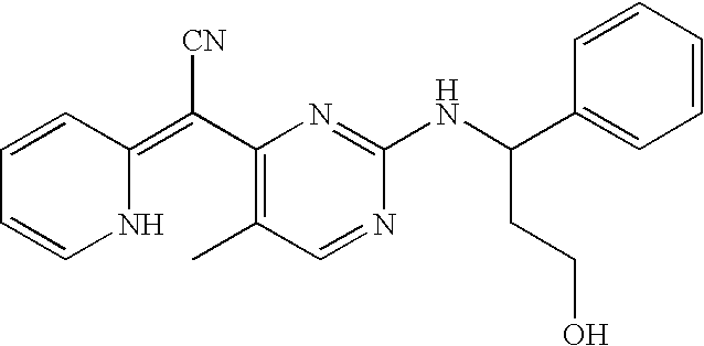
C1=CC(=C(C2=C(C)C=NC(NC(C3=CC=CC=C3)CCO)=N2)[CN])NC=C1
